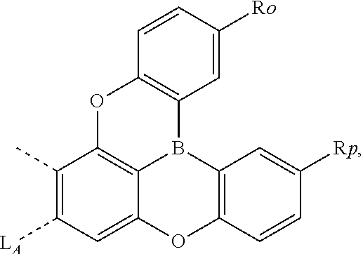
C12=C3C(=CC([LA])=C1C)OC1=C(B3C3=C(O2)C=CC([Ro])=C3)C=C([Rp])C=C1
